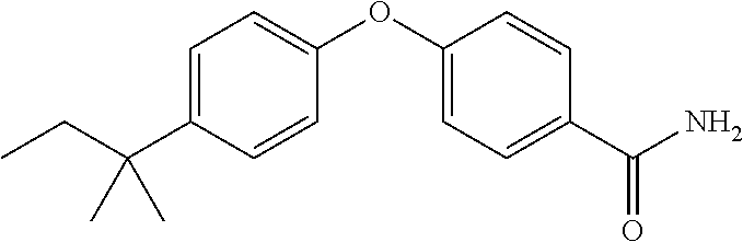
C1=C(C(CC)(C)C)C=CC(OC2=CC=C(C(N)=O)C=C2)=C1
